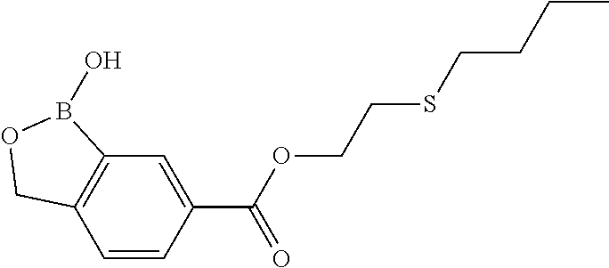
C12=C(C=CC(C(OCCSCCCC)=O)=C1)COB2O
